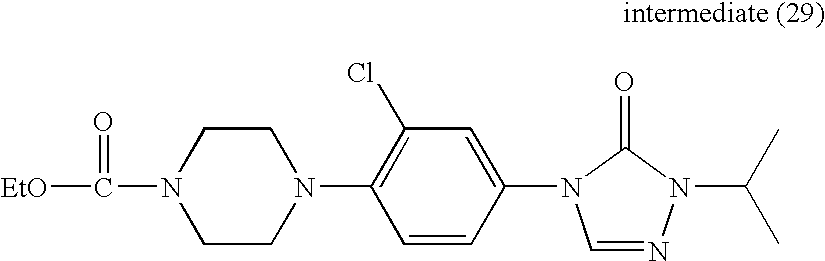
C1CN(C([EtO])=O)CCN1C1=C(Cl)C=C(N2C=NN(C(C)C)C2=O)C=C1
